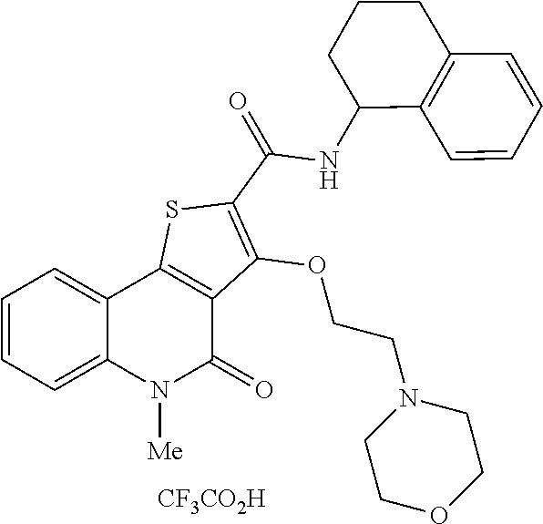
[CF3CO2H].C1=CC=C2C(=C1)C1=C(C(=O)N2[Me])C(OCCN2CCOCC2)=C(C(=O)NC2C3=C(CCC2)C=CC=C3)S1
